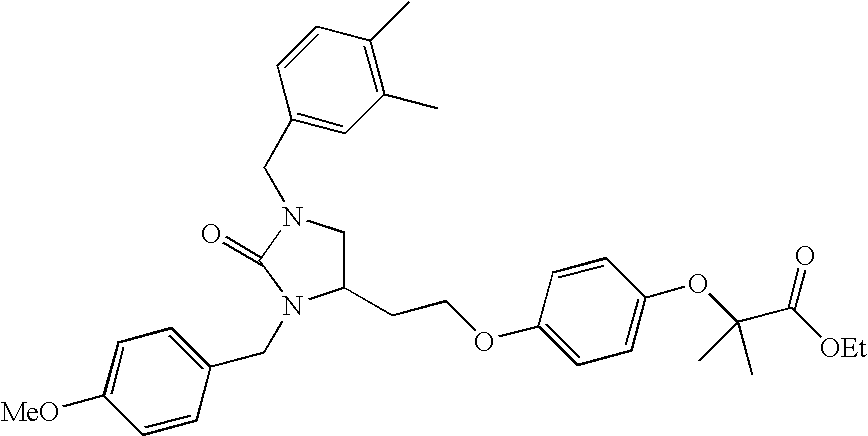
C1C(CCOC2=CC=C(OC(C([OEt])=O)(C)C)C=C2)N(CC2=CC=C([MeO])C=C2)C(=O)N1CC1=CC(C)=C(C)C=C1
